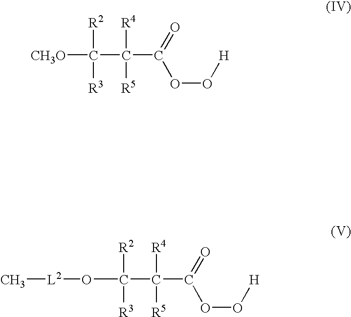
C(C(C(OO[H])=O)([R4])[R5])([CH3O])([R2])[R3].C(C(C(OO[H])=O)([R4])[R5])([R2])([R3])O[L2]C
